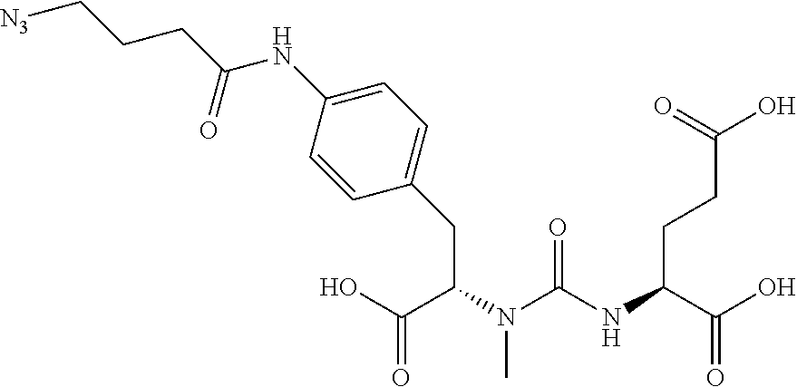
C1(CC(C(O)=O)N(C(NC(C(O)=O)CCC(O)=O)=O)C)=CC=C(NC(CCC[N3])=O)C=C1
